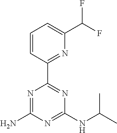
NC1=NC(C2=NC(C(F)F)=CC=C2)=NC(NC(C)C)=N1
